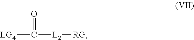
[LG4]C([L2][RG])=O
